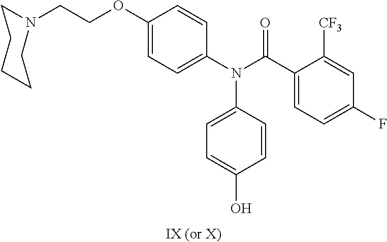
C1(N(C(C2=CC=C(F)C=C2[CF3])=O)C2=CC=C(O)C=C2)=CC=C(OCCN2CCCCC2)C=C1.[IX (or X)]
